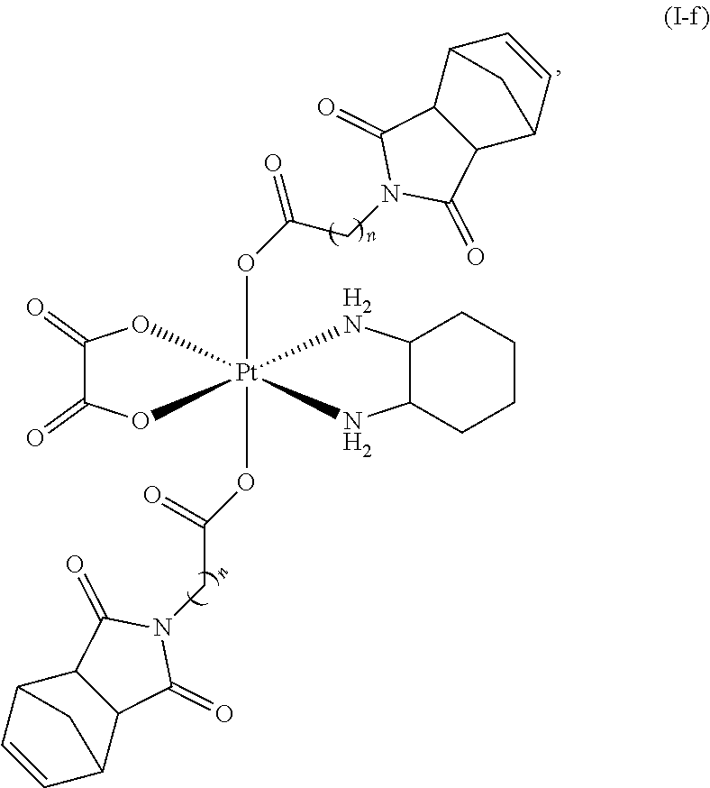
C1(=O)C(=O)O[Pt]2(OC(CN3C(=O)C4C(C3=O)C3C=CC4C3)=O)(OC(CN3C(=O)C4C(C3=O)C3C=CC4C3)=O)(O1)NC1C([H2N]2)CCCC1
